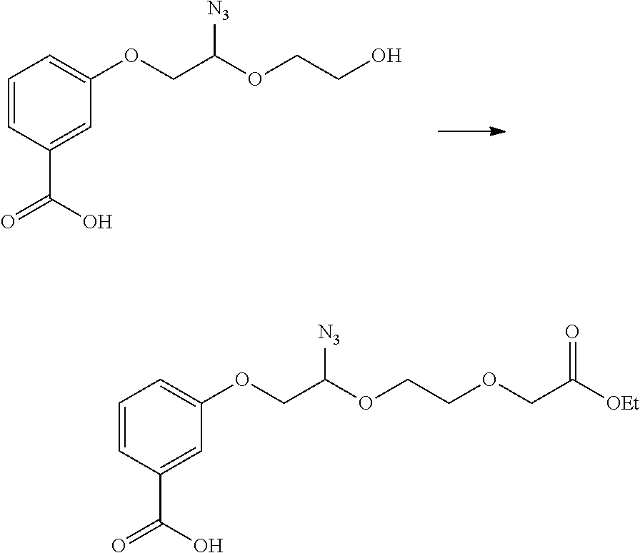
C1=CC(C(O)=O)=CC(OCC([N3])OCCO)=C1.C1=CC(C(O)=O)=CC(OCC([N3])OCCOCC(=O)[OEt])=C1
